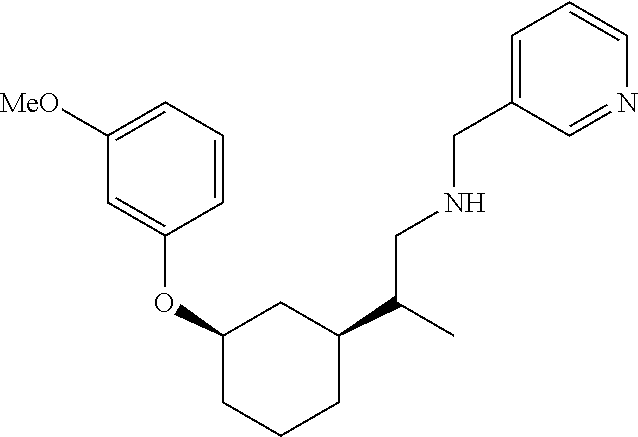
C1(OC2=CC([MeO])=CC=C2)CCCC(C(C)CNCC2=CC=CN=C2)C1
